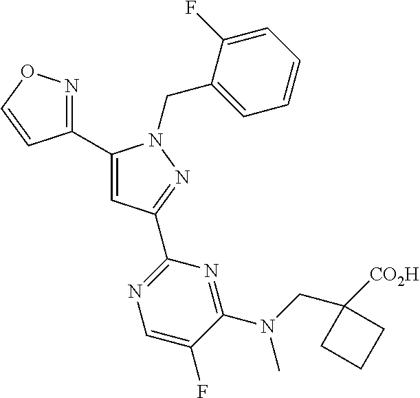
C1(C2=NOC=C2)=CC(C2=NC=C(F)C(N(C)CC3([CO2H])CCC3)=N2)=NN1CC1=CC=CC=C1F
